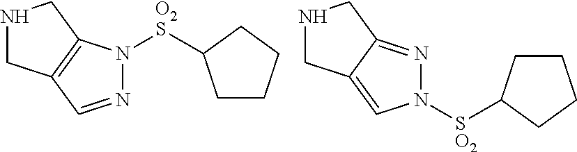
N1CC2=C(C1)N([O2S]C1CCCC1)N=C2.N1CC2=CN([SO2]C3CCCC3)N=C2C1
